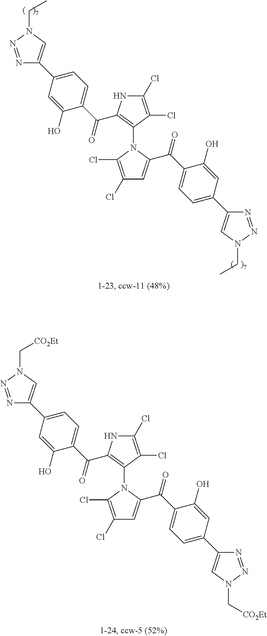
N1(C2=C(C(C3=CC=C(C4=CN(CC)N=N4)C=C3O)=O)NC(Cl)=C2Cl)C(Cl)=C(Cl)C=C1C(C1=CC=C(C2=CN(CC)N=N2)C=C1O)=O.N1(C2=C(C(C3=CC=C(C4=CN(C[CO2Et])N=N4)C=C3O)=O)NC(Cl)=C2Cl)C(Cl)=C(Cl)C=C1C(C1=CC=C(C2=CN(C[CO2Et])N=N2)C=C1O)=O
